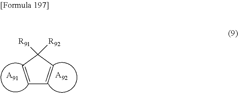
[A91].[A92].C1([R92])([R91])C=CC=C1
